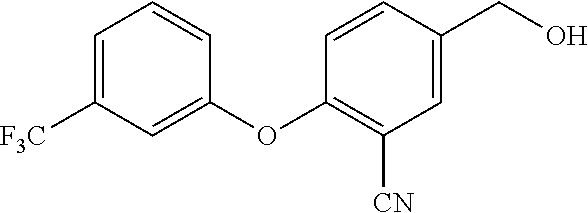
C1=C([F3C])C=C(OC2=C([CN])C=C(CO)C=C2)C=C1
